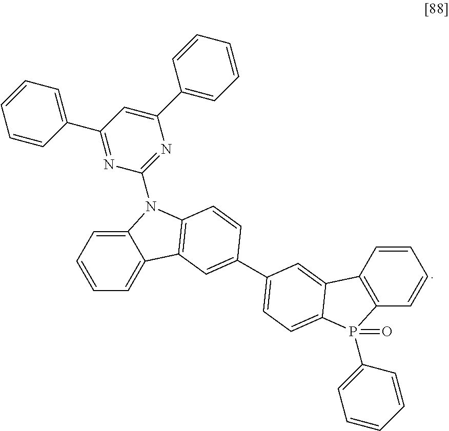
C12=CC=CC=C1C1=C(N2C2=NC(C3=CC=CC=C3)=CC(C3=CC=CC=C3)=N2)C=CC(C2=CC=C3C(=C2)C2=C(P3(C3=CC=CC=C3)=O)C=CC=C2)=C1
